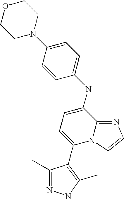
C1N(C2=CC=C(NC3=CC=C(C4=C(C)NN=C4C)N4C3=NC=C4)C=C2)CCOC1
